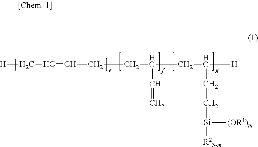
[H]CC=CCCC(CC(CC[Si]([R23-m])[(OR1)m])[H])C=C
